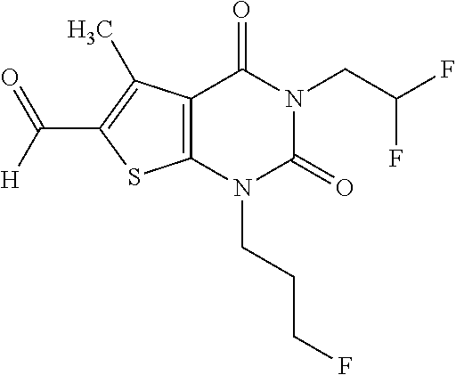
C12=C(N(CCCF)C(=O)N(CC(F)F)C1=O)SC(C([H])=O)=C2C
